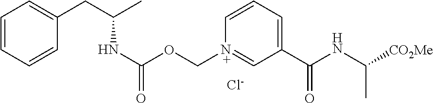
C1=CC=CC(CC(C)NC(OC[N+]2=CC(C(NC([CO2Me])C)=O)=CC=C2)=O)=C1.[Cl-]
